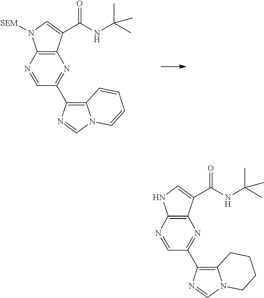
C12=C(N=CC(C3=C4N(C=N3)C=CC=C4)=N1)N([SEM])C=C2C(NC(C)(C)C)=O.C12=C(N=CC(C3=C4N(C=N3)CCCC4)=N1)NC=C2C(NC(C)(C)C)=O
